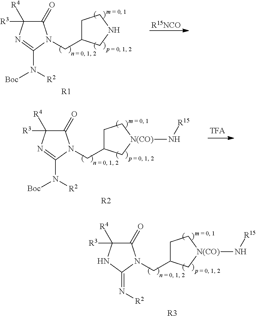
C1(=O)C([R3])([R4])N=C(N([R2])[Boc])N1CC1CCNC1.[R1].[R15NCO].C1(=O)C([R3])([R4])NC(=N[R2])N1CC1CC[N(CO)](N[R15])C1.[R3].C1(=O)C([R3])([R4])N=C(N([R2])[Boc])N1CC1CC[N(CO)](N[R15])C1.[R2]
